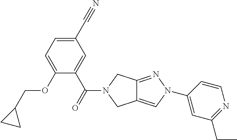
C1(C(=O)N2CC3=NN(C4=CC(CC)=NC=C4)C=C3C2)=CC(C#N)=CC=C1OCC1CC1
